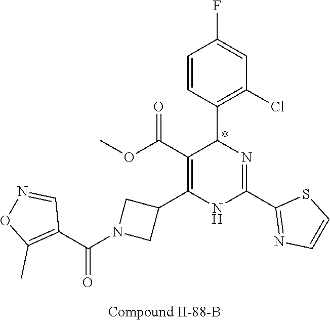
C1=C(F)C=CC(C2N=C(C3=NC=CS3)NC(C3CN(C(C4=C(C)ON=C4)=O)C3)=C2C(OC)=O)=C1Cl
